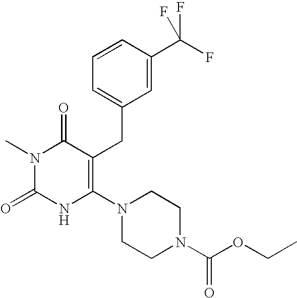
N1(C)C(=O)NC(N2CCN(C(OCC)=O)CC2)=C(CC2=CC=CC(C(F)(F)F)=C2)C1=O
